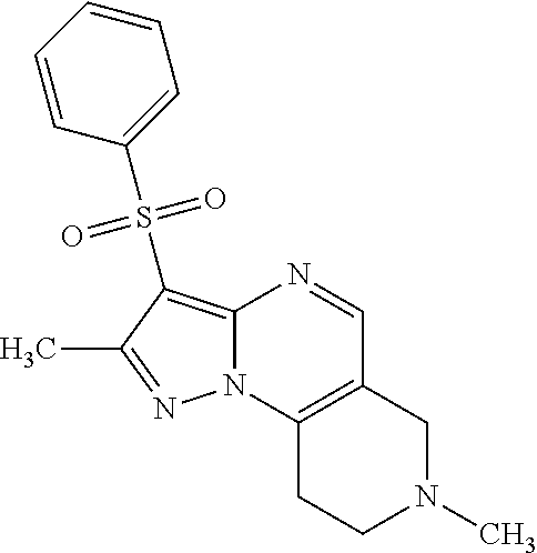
C12=C(S(C3=CC=CC=C3)(=O)=O)C(C)=NN1C1=C(C=N2)CN(C)CC1
